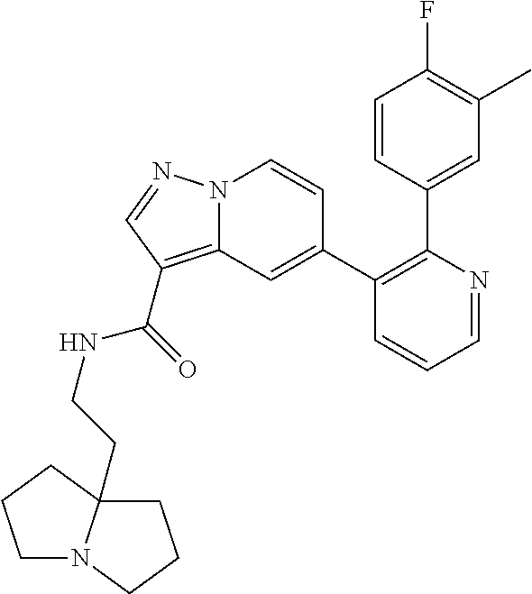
C1=CC(C2=C(C3=CC4=C(C(=O)NCCC56N(CCC5)CCC6)C=NN4C=C3)C=CC=N2)=CC(C)=C1F
